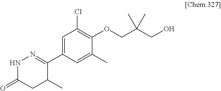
N1C(=O)CC(C)C(C2=CC(Cl)=C(OCC(CO)(C)C)C(C)=C2)=N1
